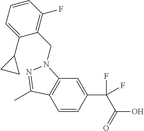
C1=CC(C(C(=O)O)(F)F)=CC2=C1C(C)=NN2CC1=C(F)C=CC=C1C1CC1
